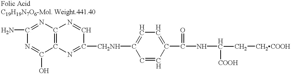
NC1=NC2=C(C(O)=N1)N=C([CH2NH]C1=CC=C(C(NC([COOH])C[CH2COOH])=O)C=C1)C=N2
